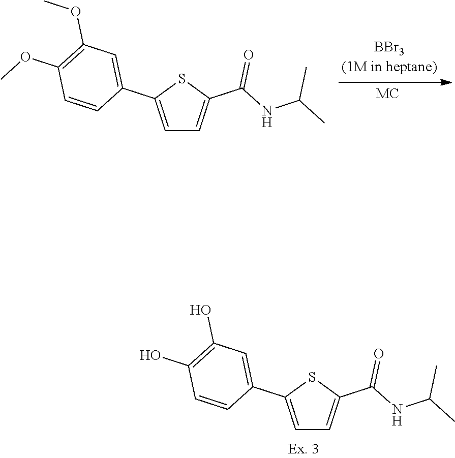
C1=C(C2=CC(O)=C(O)C=C2)SC(C(NC(C)C)=O)=C1.C1=C(C2=CC(OC)=C(OC)C=C2)SC(C(NC(C)C)=O)=C1
